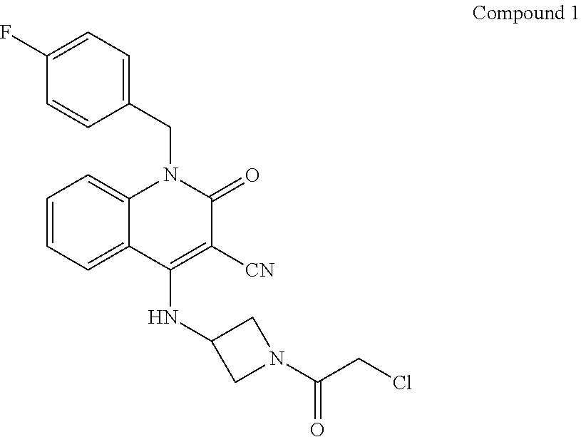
C1(CN2C3=CC=CC=C3C(NC3CN(C(CCl)=O)C3)=C([CN])C2=O)=CC=C(F)C=C1
